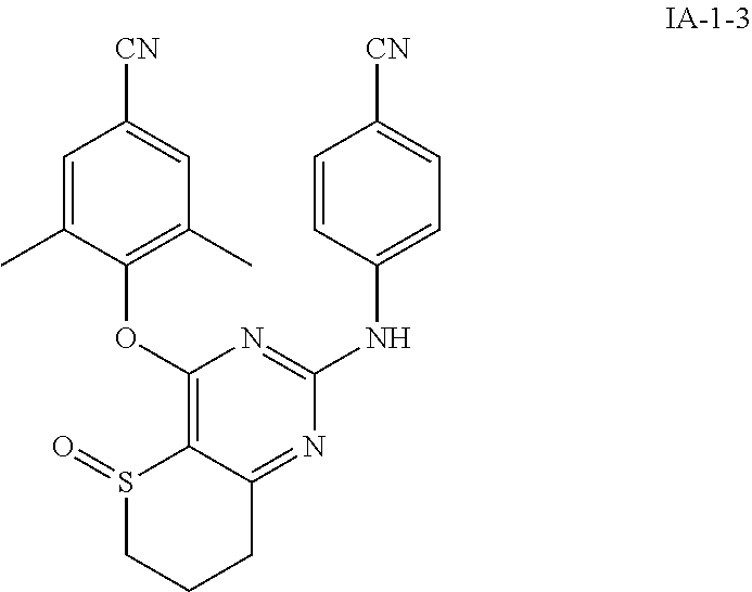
C1=C(C)C(OC2=C3C(=NC(NC4=CC=C([CN])C=C4)=N2)CCCS3=O)=C(C)C=C1[CN]
